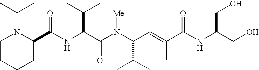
N(C(C(N(C(C(C)C)C=C(C)C(NC(CO)CO)=O)[Me])=O)C(C)C)C(C1N(C(C)C)CCCC1)=O
